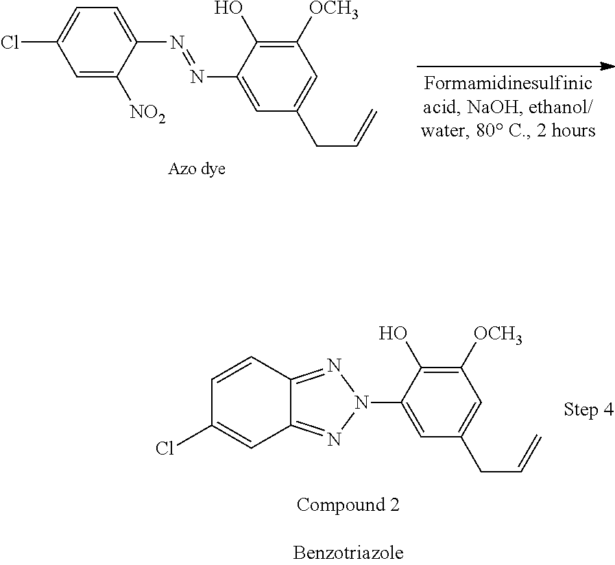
C1=C([NO2])C(N=NC2=CC(CC=C)=CC([OCH3])=C2O)=CC=C1Cl.N1(C2=CC(CC=C)=CC([OCH3])=C2O)N=C2C(=N1)C=C(Cl)C=C2
